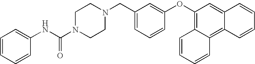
C1=CC=CC(NC(N2CCN(CC3=CC=CC(OC4=C5C(=C6C(=C4)C=CC=C6)C=CC=C5)=C3)CC2)=O)=C1
